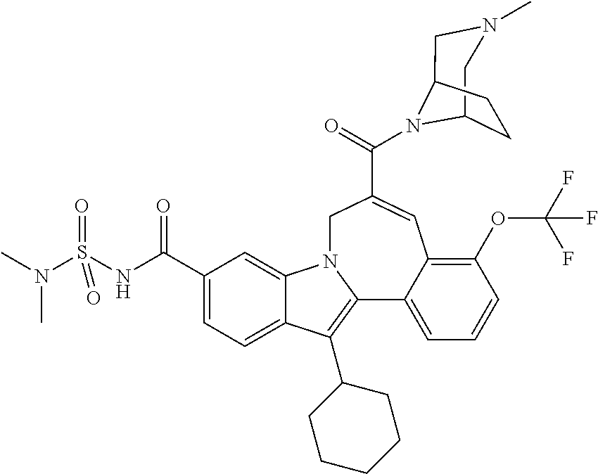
C1(C(NS(N(C)C)(=O)=O)=O)=CC=C2C(=C1)N1C(=C2C2CCCCC2)C2=CC=CC(OC(F)(F)F)=C2C=C(C(=O)N2C3CCC2CN(C)C3)C1
